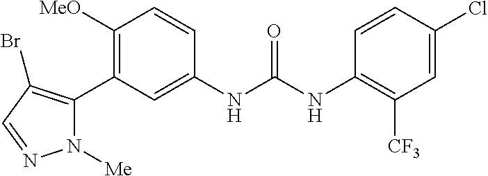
C1([OMe])=C(C2=C(Br)C=NN2[Me])C=C(NC(=O)NC2=C([CF3])C=C(Cl)C=C2)C=C1
